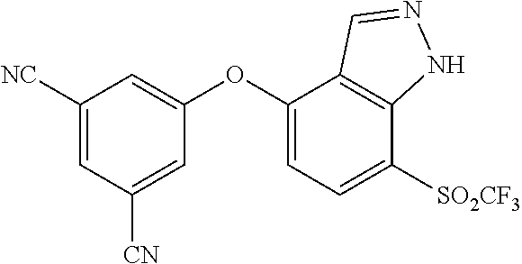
C1([NC])=CC([CN])=CC(OC2=CC=C([SO2CF3])C3=C2C=NN3)=C1
